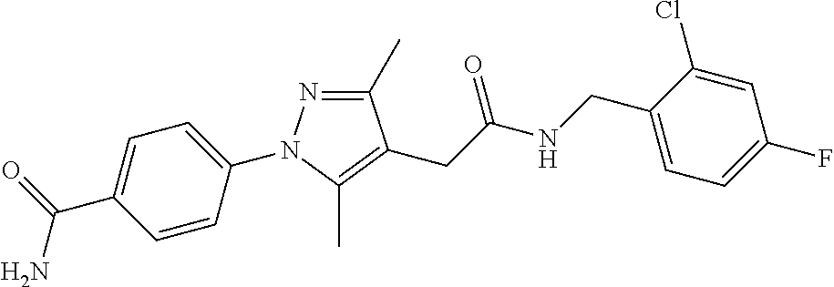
C1(C)=NN(C2=CC=C(C(=O)N)C=C2)C(C)=C1CC(NCC1=CC=C(F)C=C1Cl)=O
